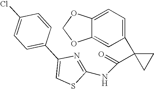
N1=C(NC(=O)C2(C3=CC=C4C(=C3)OCO4)CC2)SC=C1C1=CC=C(Cl)C=C1
